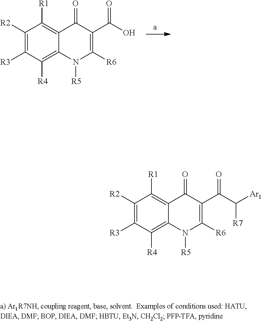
C1([R2])=C([R3])C([R4])=C2C(=C1[R1])C(=O)C(C(=O)O)=C([R6])N2[R5].C1([R2])=C([R3])C([R4])=C2C(=C1[R1])C(=O)C(C(=O)C([R7])[Ar1])=C([R6])N2[R5]
